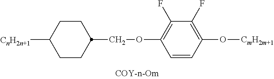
[CnH2n+1]C1CCC(COC2=C(F)C(F)=C(O[CmH2m+1])C=C2)CC1
